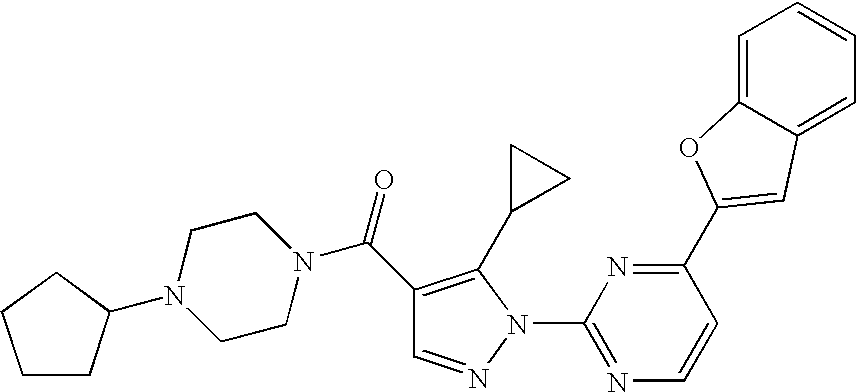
C1(C(=O)N2CCN(C3CCCC3)CC2)=C(C2CC2)N(C2=NC=CC(C3=CC4=CC=CC=C4O3)=N2)N=C1
